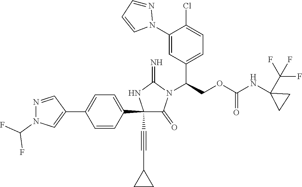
C1(C2=CC=C(C3=CN(C(F)F)N=C3)C=C2)(C#CC2CC2)C(=O)N(C(COC(NC2(C(F)(F)F)CC2)=O)C2=CC=C(Cl)C(N3N=CC=C3)=C2)C(=N)N1
